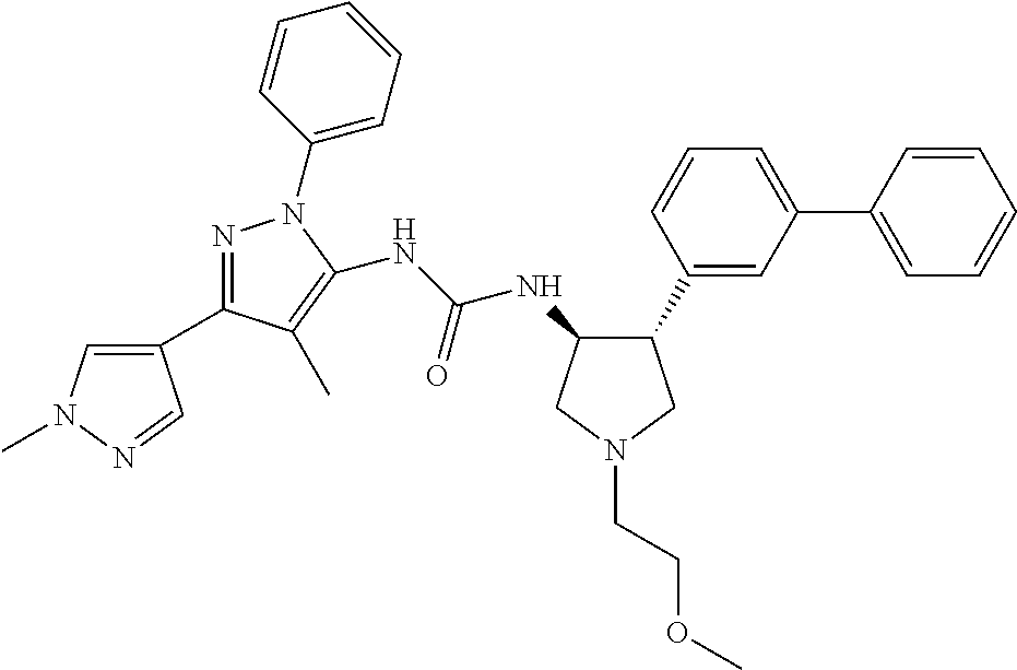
C1(C2=NN(C3=CC=CC=C3)C(NC(=O)NC3C(C4=CC(C5=CC=CC=C5)=CC=C4)CN(CCOC)C3)=C2C)=CN(C)N=C1
